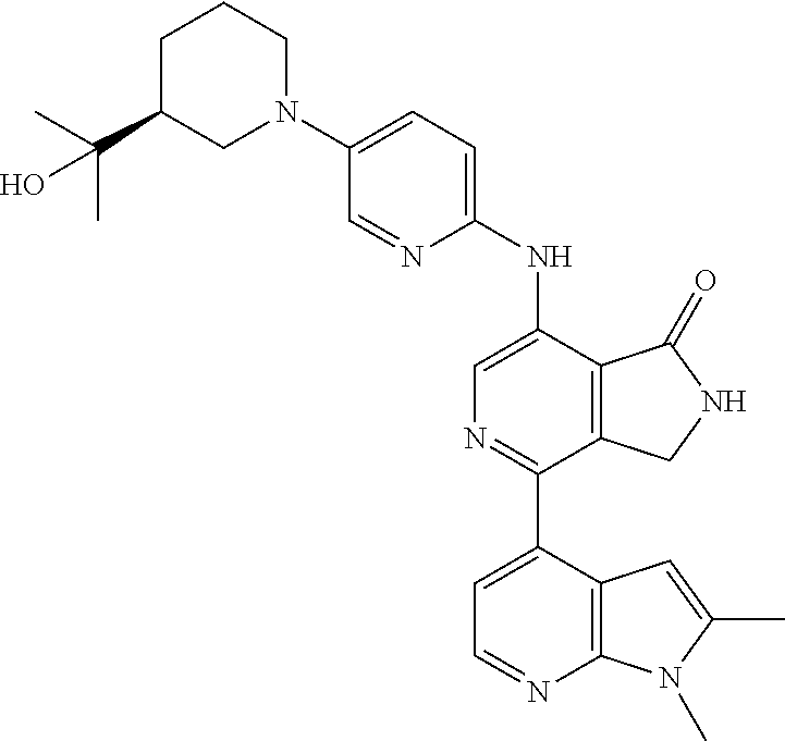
C1C(C(C)(C)O)CN(C2=CC=C(NC3=CN=C(C4=CC=NC5=C4C=C(C)N5C)C4=C3C(=O)NC4)N=C2)CC1
